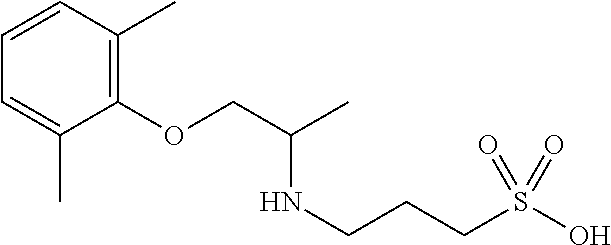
S(O)(CCCNC(C)COC1=C(C)C=CC=C1C)(=O)=O
